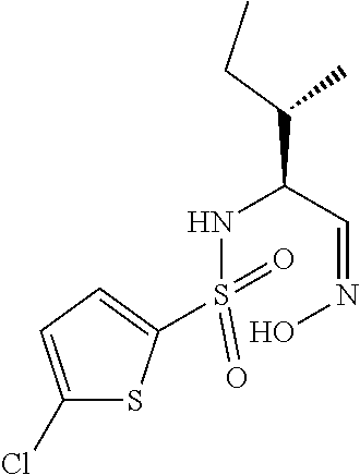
CCC(C)C(C=NO)NS(=O)(=O)C1=CC=C(Cl)S1
